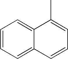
CC1=CC=CC2=CC=CC=C12
